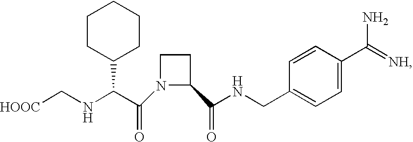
C1CC(C(NC[HOOC])C(N2C(C(NCC3=CC=C(C(N)=[NH])C=C3)=O)CC2)=O)CCC1
